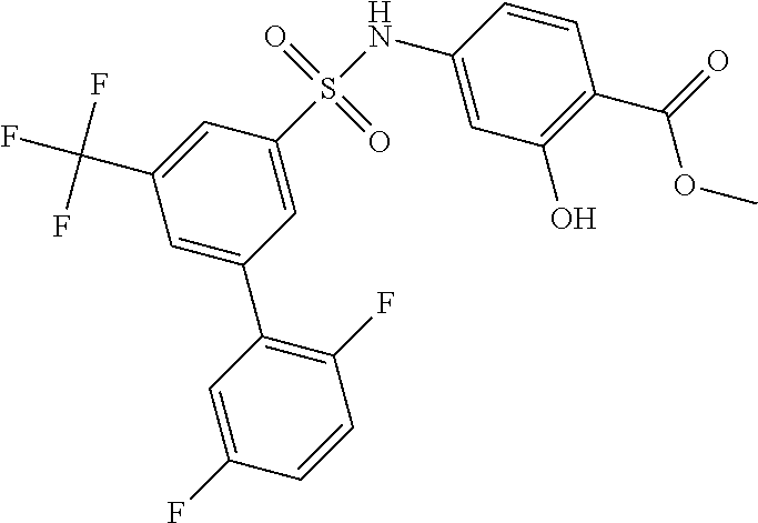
C(C1=CC(S(NC2=CC(O)=C(C(=O)OC)C=C2)(=O)=O)=CC(C2=C(F)C=CC(F)=C2)=C1)(F)(F)F
